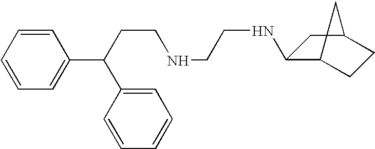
C(CCNCCNC1C2CCC(C1)C2)(C1=CC=CC=C1)C1=CC=CC=C1
